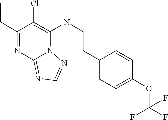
C1(CC)=NC2=NC=NN2C(NCCC2=CC=C(OC(F)(F)F)C=C2)=C1Cl
